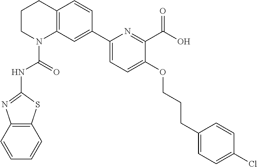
C1CN(C(=O)NC2=NC3=C(S2)C=CC=C3)C2=C(C1)C=CC(C1=CC=C(OCCCC3=CC=C(Cl)C=C3)C(C(O)=O)=N1)=C2
